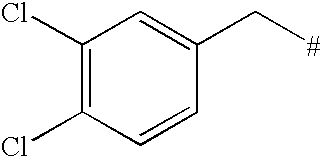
C1(Cl)=C(Cl)C=CC(C[#])=C1
